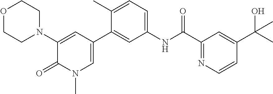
O1CCN(C2=CC(C3=CC(NC(C4=NC=CC(C(C)(O)C)=C4)=O)=CC=C3C)=CN(C)C2=O)CC1
